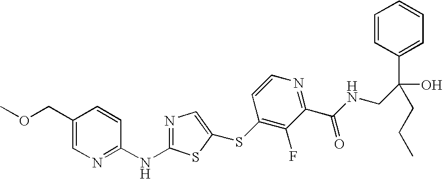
N1=C(NC2=NC=C(COC)C=C2)SC(SC2=C(F)C(C(NCC(C3=CC=CC=C3)(O)CCC)=O)=NC=C2)=C1
